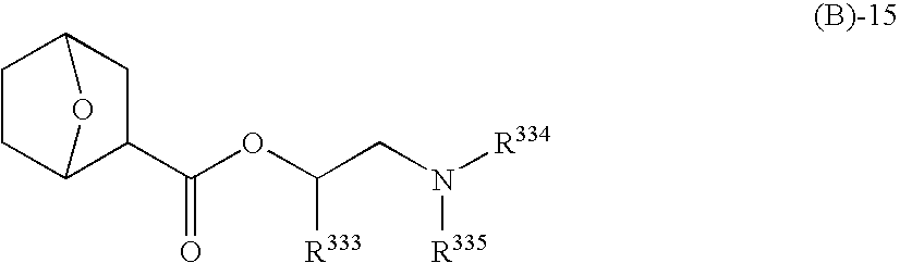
C1(C(OC(CN([R334])[R335])[R333])=O)CC2CCC1O2
